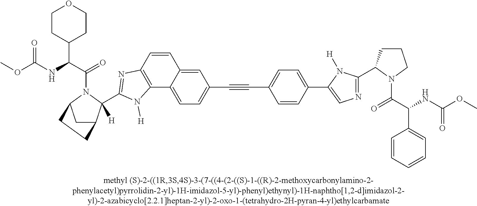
C12=CC(C#CC3=CC=C(C4=CN=C(C5CCCN5C(C(NC(OC)=O)C5=CC=CC=C5)=O)N4[H])C=C3)=CC=C1C1=C(C=C2)N=C(C2([H])C3CC(N2C(C(NC(OC)=O)C2CCOCC2)=O)CC3)N1[H]
